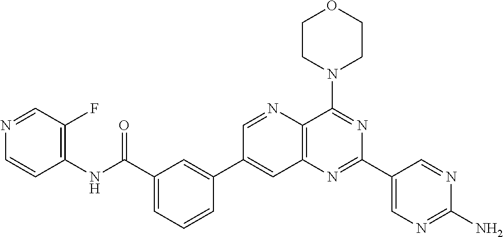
C1(C(NC2=C(F)C=NC=C2)=O)=CC=CC(C2=CC3=C(N=C2)C(N2CCOCC2)=NC(C2=CN=C(N)N=C2)=N3)=C1
